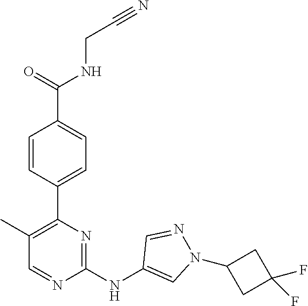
C(CNC(C1=CC=C(C2=C(C)C=NC(NC3=CN(C4CC(F)(F)C4)N=C3)=N2)C=C1)=O)#N
